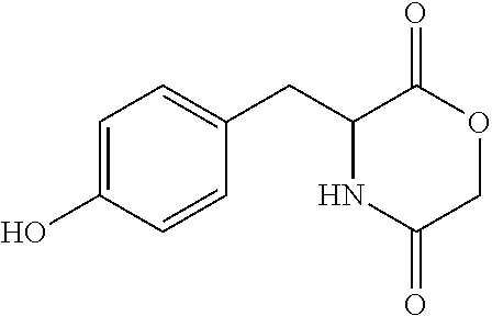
OC1=CC=C(CC2C(=O)OCC(=O)N2)C=C1
